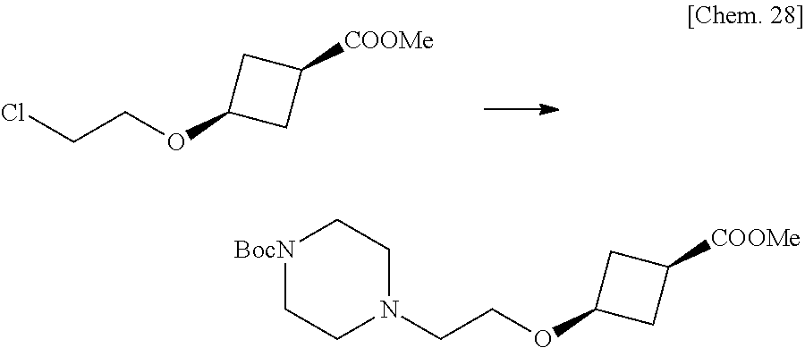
ClCCOC1CC([COOMe])C1.N1(CCOC2CC([COOMe])C2)CC[BocN]CC1
